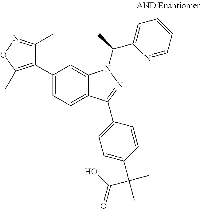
C12=CC=C(C3=C(C)ON=C3C)C=C1N(C(C1=CC=CC=N1)C)N=C2C1=CC=C(C(C(O)=O)(C)C)C=C1
